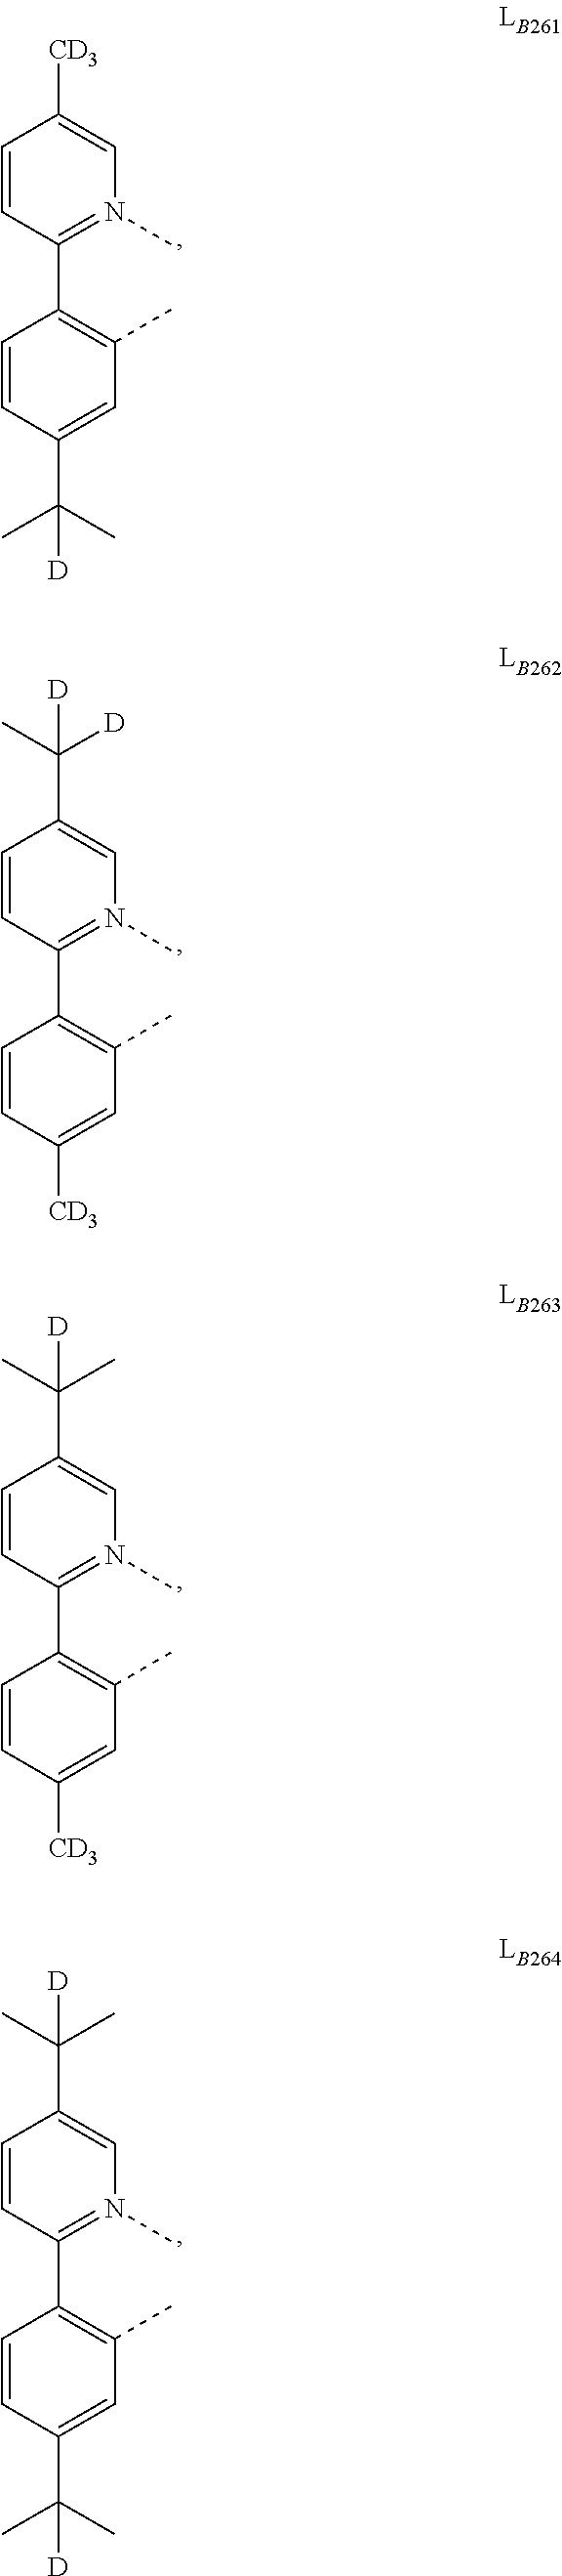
C1(C2=C(C)C=C(C(C)(C)[D])C=C2)=N(C)C=C([CD3])C=C1.C1(C2=C(C)C=C([CD3])C=C2)=N(C)C=C(C([D])(C)[D])C=C1.C1(C2=C(C)C=C([CD3])C=C2)=N(C)C=C(C(C)(C)[D])C=C1.C1(C2=C(C)C=C(C(C)(C)[D])C=C2)=N(C)C=C(C(C)(C)[D])C=C1
